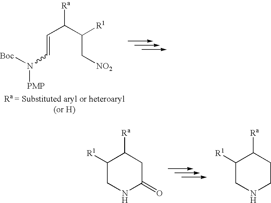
C(=CN([Boc])[PMP])C(C(C[NO2])[R1])[Ra].C1([R1])CNC(=O)CC1[Ra].C1([R1])CNCCC1[Ra]
